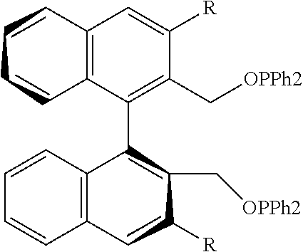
C12=C(C(C3C4=C(CC([R])C3C[OPPh2])C=CC=C4)=C(C[OPPh2])C([R])=C1)CCCC2
